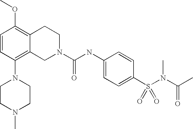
C1=CC(N2CCN(C)CC2)=C2C(=C1OC)CCN(C(NC1=CC=C(S(N(C(C)=O)C)(=O)=O)C=C1)=O)C2
